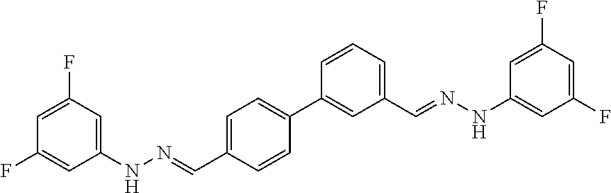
C1=C(F)C=C(NN=CC2=CC=C(C3=CC(C=NNC4=CC(F)=CC(F)=C4)=CC=C3)C=C2)C=C1F
